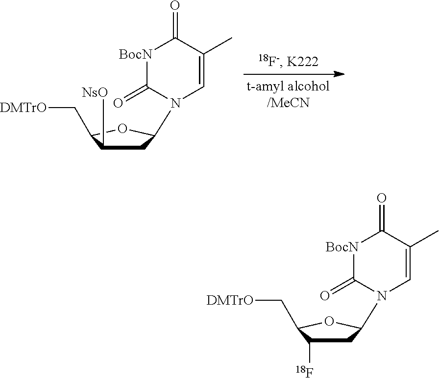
C1C([NsO])C(C[DMTrO])OC1N1C=C(C)C(=O)[BocN]C1=O.C1C(N2C=C(C)C(=O)[BocN]C2=O)OC(C[DMTrO])C1[18F]
